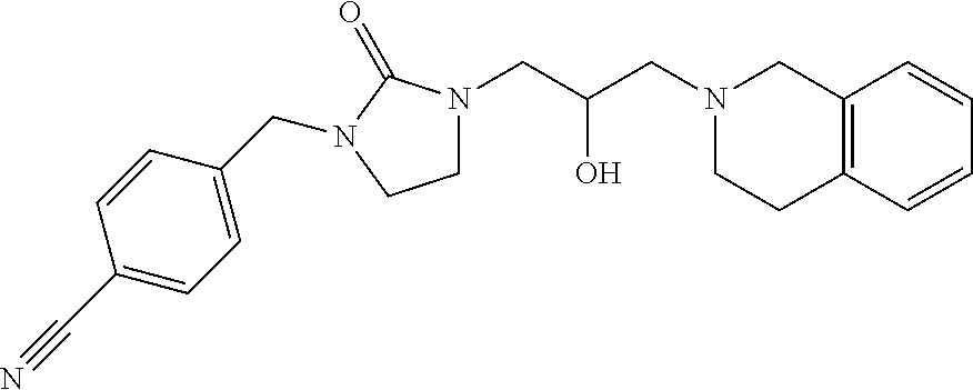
C12=C(C=CC=C1)CCN(CC(CN1CCN(CC3=CC=C(C#N)C=C3)C1=O)O)C2
